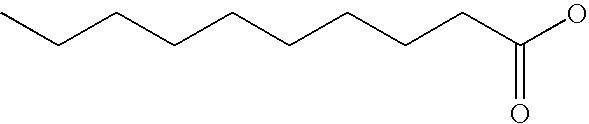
CCCCCCCCCC(O)=O
